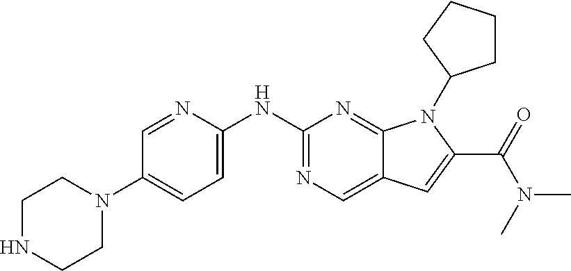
C1NCCN(C2=CC=C(NC3=NC=C4C(=N3)N(C3CCCC3)C(C(N(C)C)=O)=C4)N=C2)C1
